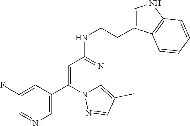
C1(C2=CC(NCCC3=CNC4=C3C=CC=C4)=NC3=C(C)C=NN23)=CN=CC(F)=C1
